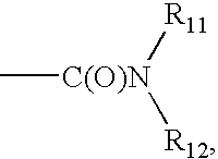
C[C(O)N]([R11])[R12]
